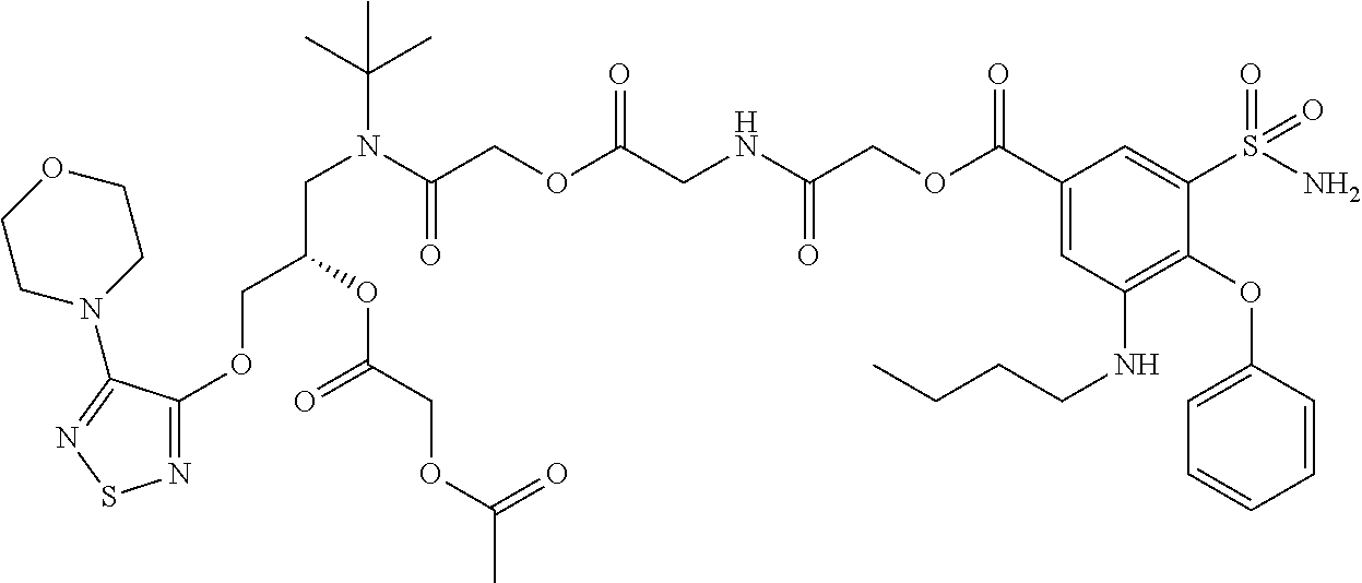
N1=C(OCC(OC(=O)COC(C)=O)CN(C(=O)COC(CNC(COC(C2=CC(NCCCC)=C(OC3=CC=CC=C3)C(S(N)(=O)=O)=C2)=O)=O)=O)C(C)(C)C)C(N2CCOCC2)=NS1
